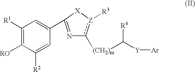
C1([R1])=C([RO])C([R2])=CC(C2=Nc([(CH2)m]C([Y][Ar])[R4])[Z]([R3])[X]2)=C1
